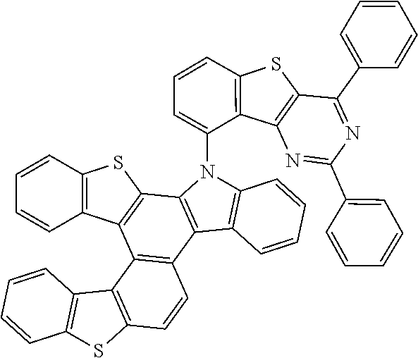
C12=C(N(C3=CC=CC4=C3C3=C(S4)C(C4=CC=CC=C4)=NC(C4=CC=CC=C4)=N3)C3=C1C=CC=C3)C1=C(C3=C2C=CC2=C3C3=C(S2)C=CC=C3)C2=C(C=CC=C2)S1
